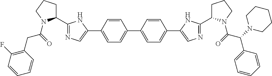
C1(C2=NC=C(C3=CC=C(C4=CC=C(C5=CN=C(C6CCCN6C(=O)C(N6CCCCC6)C6=CC=CC=C6)N5)C=C4)C=C3)N2)CCCN1C(=O)CC1=C(F)C=CC=C1
